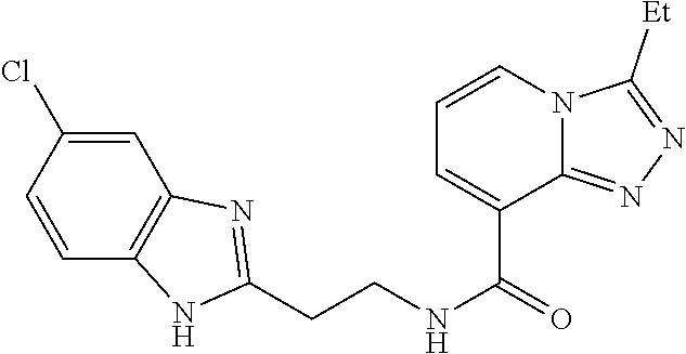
C1=C(Cl)C=CC2=C1N=C(CCNC(=O)C1=CC=CN3C1=NN=C3[Et])N2
